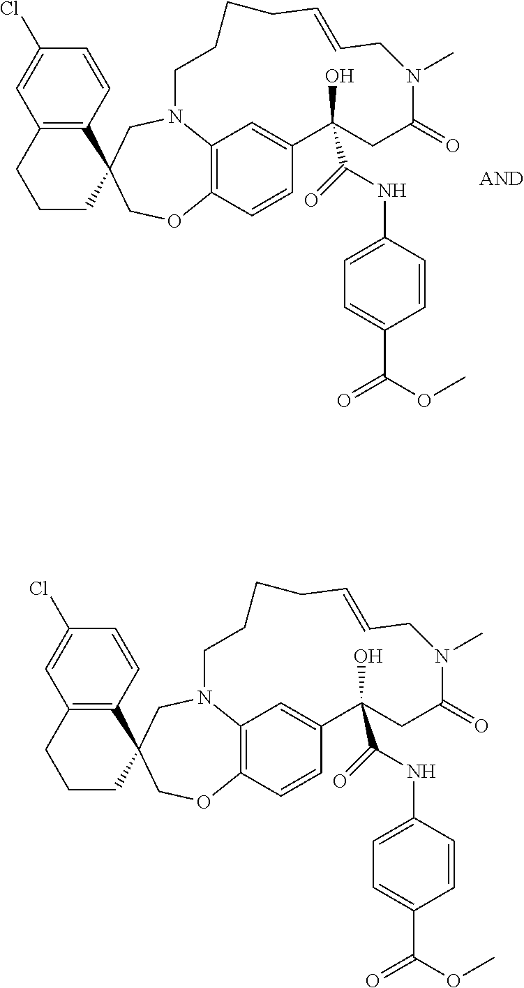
C1(Cl)=CC2=C(C=C1)C1(CCC2)COC2=C3N(C1)CCCCC=CCN(C)C(=O)CC(O)(C(=O)NC1=CC=C(C(OC)=O)C=C1)C(=C3)C=C2.C1(Cl)=CC2=C(C=C1)C1(CCC2)COC2=C3N(C1)CCCCC=CCN(C)C(=O)CC(O)(C(=O)NC1=CC=C(C(OC)=O)C=C1)C(=C3)C=C2
